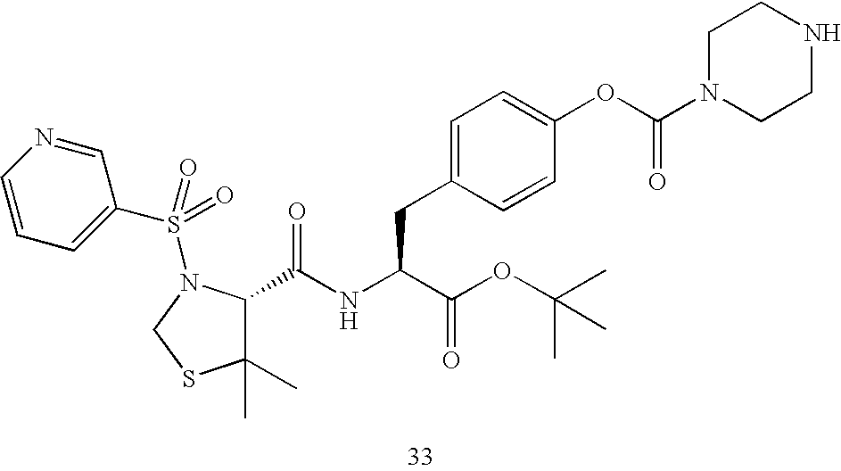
C1=CC=C(S(=O)(=O)N2C(C(NC(C(OC(C)(C)C)=O)CC3=CC=C(OC(N4CCNCC4)=O)C=C3)=O)C(C)(C)SC2)C=N1
